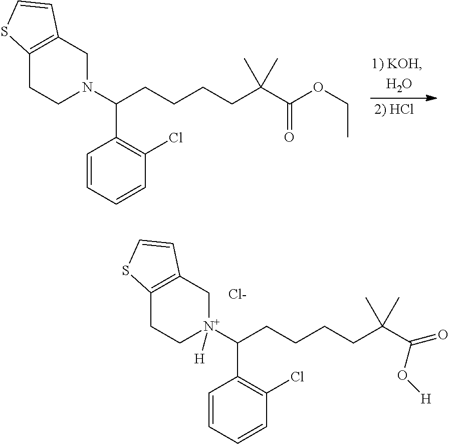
C1=CC=CC(Cl)=C1C(N1CC2=C(CC1)SC=C2)CCCCC(C(OCC)=O)(C)C.C1=CC=CC(Cl)=C1C([N+]1([H])CC2=C(CC1)SC=C2)CCCCC(C(=O)O[H])(C)C.[Cl-]
